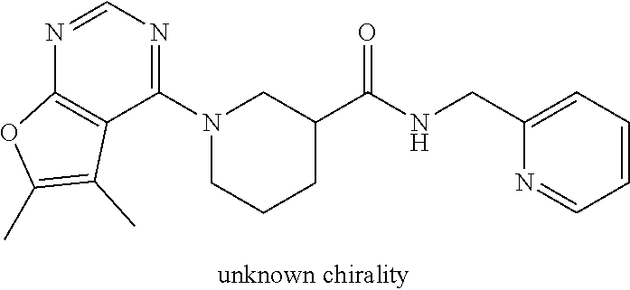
C(C1=CC=CC=N1)NC(C1CN(C2=NC=NC3=C2C(C)=C(C)O3)CCC1)=O
